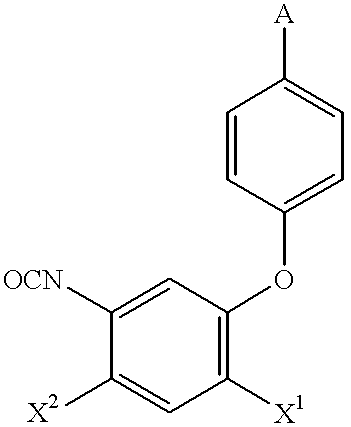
C1=C([OCN])C([X2])=CC([X1])=C1OC1=CC=C([A])C=C1
